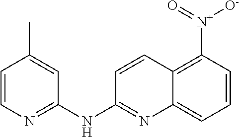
C1=CN=C(NC2=NC3=CC=CC([N+](=O)[O-])=C3C=C2)C=C1C
